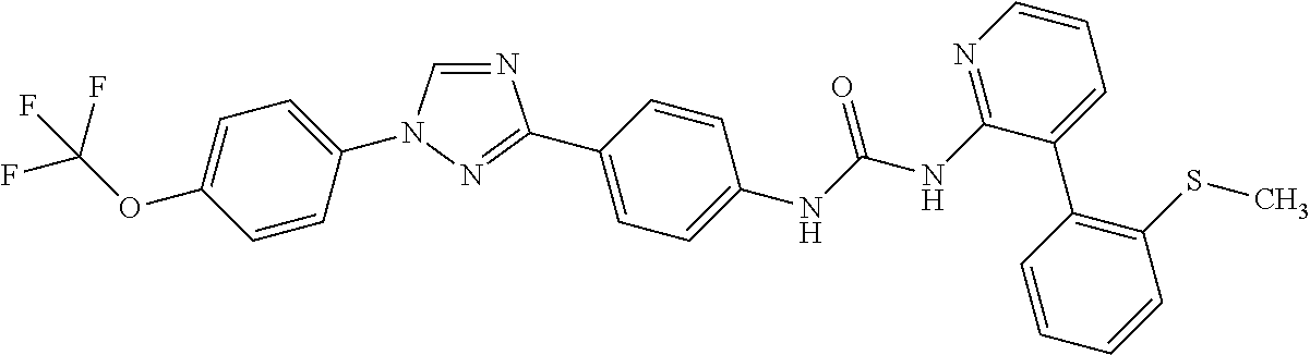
C1=C(OC(F)(F)F)C=CC(N2C=NC(C3=CC=C(NC(NC4=NC=CC=C4C4=C(SC)C=CC=C4)=O)C=C3)=N2)=C1
